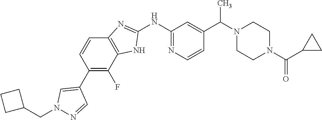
C1(C2=C(F)C3=C(C=C2)N=C(NC2=NC=CC(C(N4CCN(C(C5CC5)=O)CC4)C)=C2)N3)=CN(CC2CCC2)N=C1
